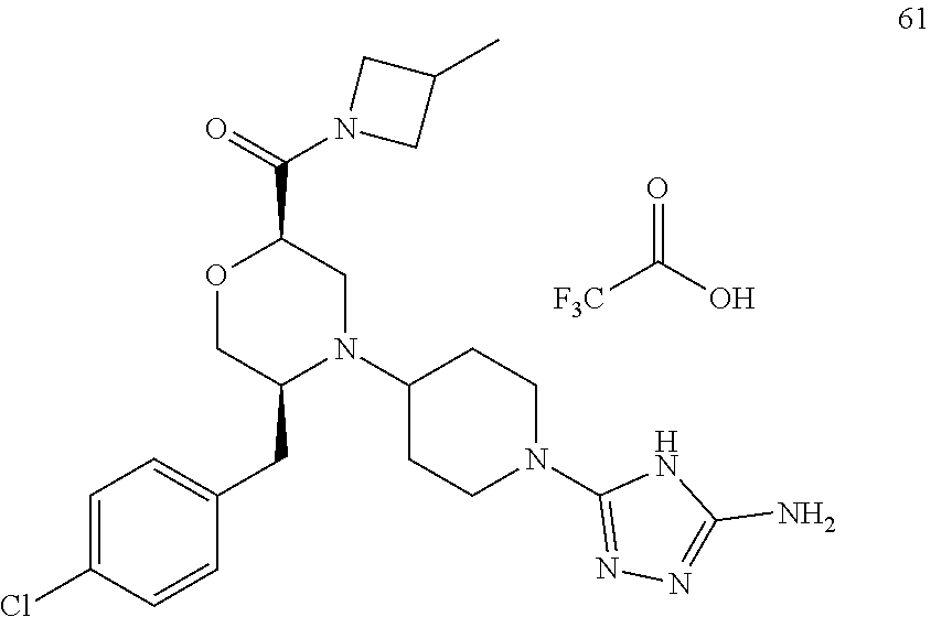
C(O)(=O)[F3C].O1C(C(=O)N2CC(C)C2)CN(C2CCN(C3=NN=C(N)N3)CC2)C(CC2=CC=C(Cl)C=C2)C1
